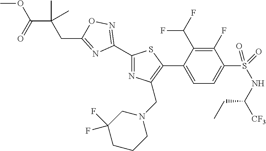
C1(F)=C(C(F)F)C(C2=C(CN3CC(F)(F)CCC3)N=C(C3=NOC(CC(C(OC)=O)(C)C)=N3)S2)=CC=C1S(=O)(NC([CF3])CC)=O
